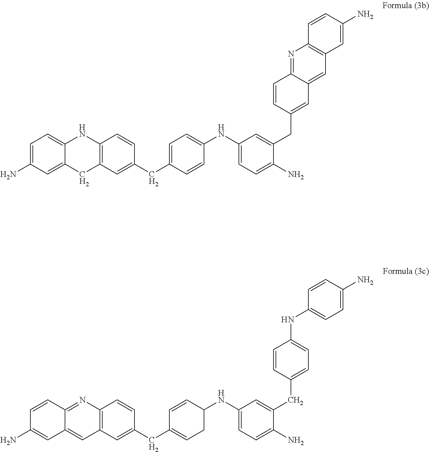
C1=C(N)C=C2C(=C1)NC1=C(C=C(CC3=CC=C(NC4=CC=C(N)C(CC5=CC6=CC7=C(N=C6C=C5)C=CC(N)=C7)=C4)C=C3)C=C1)C2.C1=CC2=NC3=C(C=C(CC4=CCC(NC5=CC=C(N)C(CC6=CC=C(NC7=CC=C(N)C=C7)C=C6)=C5)C=C4)C=C3)C=C2C=C1N
